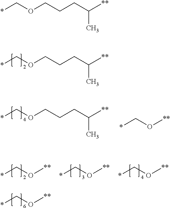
*COCCCC([**])C.*COCCCC([**])C.*CO[**].*CO[**].*CO[**].*CO[**].*CO[**].*COCCCC([**])C
